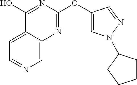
C1=C2C(=CN=C1)N=C(OC1=CN(C3CCCC3)N=C1)N=C2O
